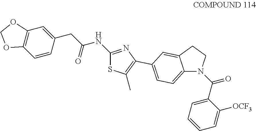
C1(C(=O)N2C3=CC=C(C4=C(C)SC(NC(CC5=CC6=C(C=C5)OCO6)=O)=N4)C=C3CC2)=CC=CC=C1[OCF3]
